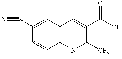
C1=CC2=C(C=C1C#N)C=C(C(O)=O)C([CF3])N2
